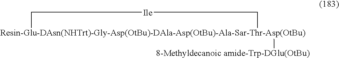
[Resin-Glu-DAsn(NHTrt)-Gly-Asp(OtBu)-DAla-Asp(OtBu)-Ala-Sar-Thr-Asp(OtBu)]1([8-Methyldecanoic amide-Trp-DGlu(OtBu)])C[Ile]C1
